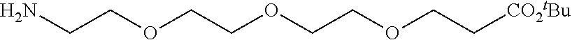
C(COCCOCCOCC[CO2tBu])N
